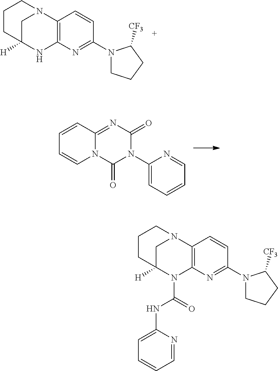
C12=C(N=C(N3CCCC3[CF3])C=C1)NC1([H])CN2CCC1.C12=NC(=O)N(C3=CC=CC=N3)C(=O)N1C=CC=C2.C12=C(N=C(N3CCCC3[CF3])C=C1)N(C(NC1=CC=CC=N1)=O)C1([H])CN2CCC1
